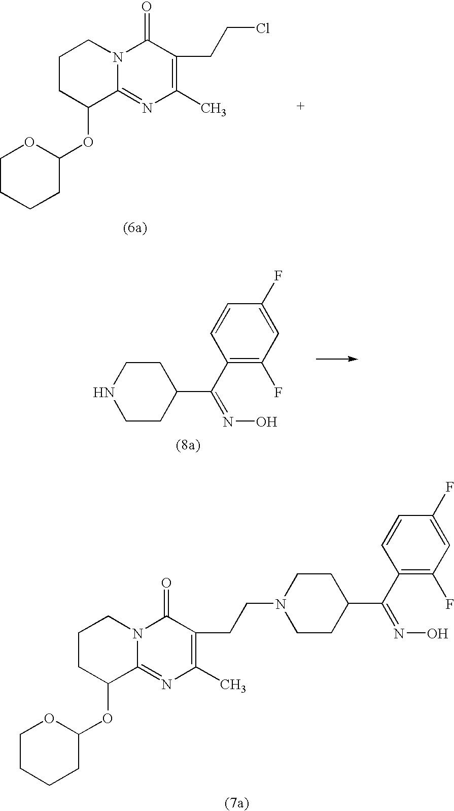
C1CC(OC2OCCCC2)C2=NC(C)=C(CCCl)C(=O)N2C1.C1CC(C(C2=C(F)C=C(F)C=C2)=NO)CCN1.C1CC(OC2OCCCC2)C2=NC(C)=C(CCN3CCC(C(C4=C(F)C=C(F)C=C4)=NO)CC3)C(=O)N2C1
